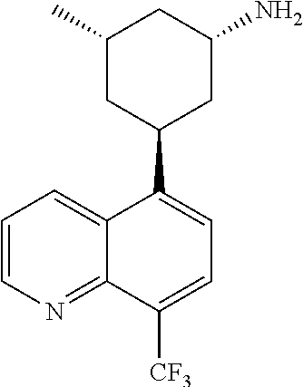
C1=CN=C2C(=C1)C(C1CC(C)CC(N)C1)=CC=C2[CF3]
